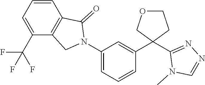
C1(N2CC3=C(C=CC=C3C(F)(F)F)C2=O)=CC=CC(C2(C3=NN=CN3C)CCOC2)=C1
